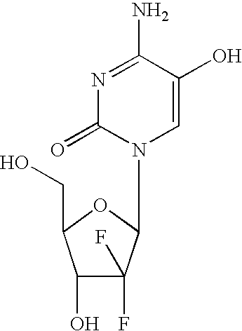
N1=C(N)C(O)=CN(C2C(F)(F)C(O)C(CO)O2)C1=O
